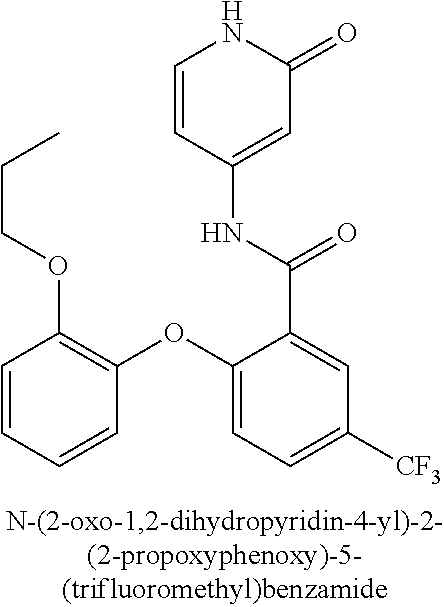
C1=CC(NC(C2=CC([CF3])=CC=C2OC2=C(OCCC)C=CC=C2)=O)=CC(=O)N1
